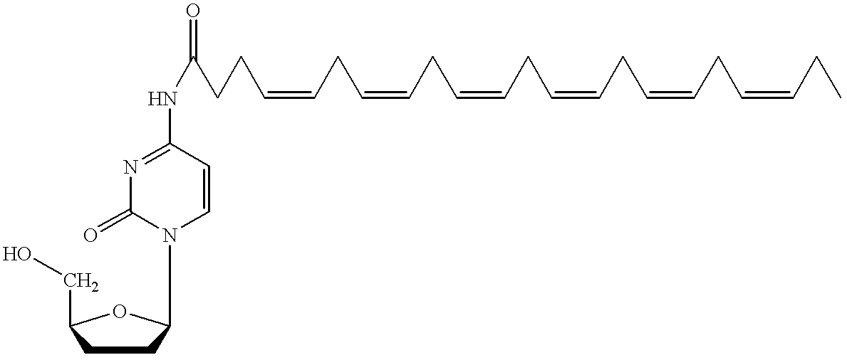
C(C1CCC(N2C=CC(NC(CCC=CCC=CCC=CCC=CCC=CCC=CCC)=O)=NC2=O)O1)O
